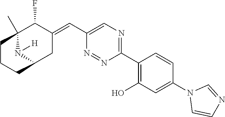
C1(C2=C(O)C=C(N3C=CN=C3)C=C2)=NC=C(C=C2C(F)C3(C)N([H])C(C2)CCC3)N=N1
